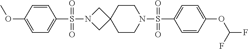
C1=CC(OC(F)F)=CC=C1S(N1CCC2(CC1)CN(S(C1=CC=C(OC)C=C1)(=O)=O)C2)(=O)=O
